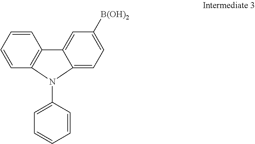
C12=CC([B(OH)2])=CC=C1N(C1=CC=CC=C1)C1=C2C=CC=C1
